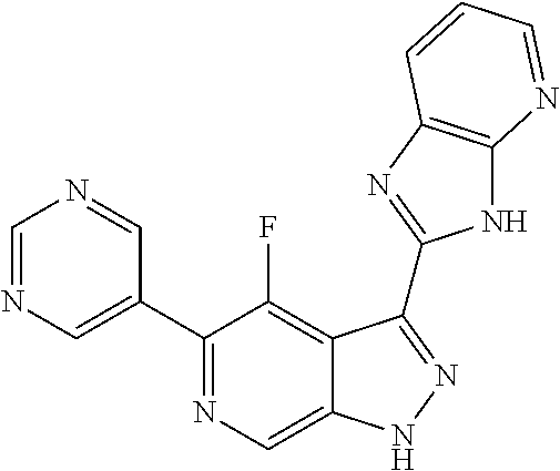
C1=NC=C(C2=NC=C3C(=C2F)C(C2=NC4=C(N2)N=CC=C4)=NN3)C=N1
